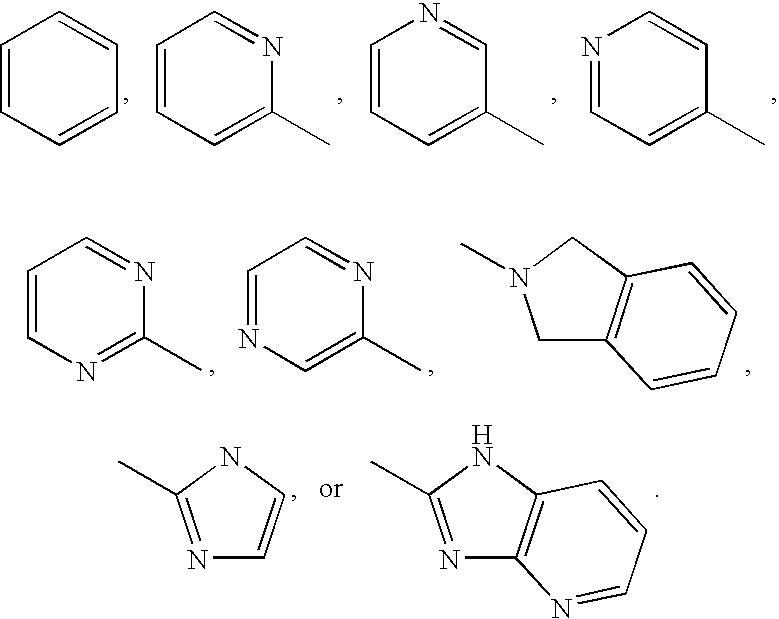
C1=CC=CC=C1.C1=CC=C(C)N=C1.C1=CC=C(C)C=N1.N1=CC=C(C)C=C1.C1=CN=C(C)N=C1.C1=NC=C(C)N=C1.C1C2=C(CN1C)C=CC=C2.N1=C(C)NC=C1.N1=C(C)NC2=C1N=CC=C2
